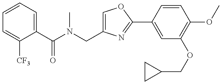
C1(C(N(CC2=COC(C3=CC(OCC4CC4)=C(OC)C=C3)=N2)C)=O)=CC=CC=C1[CF3]
